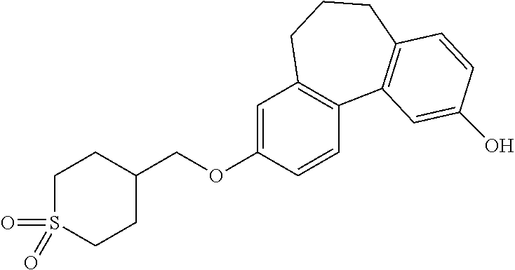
C1C(COC2=CC3=C(C=C2)C2=C(CCC3)C=CC(O)=C2)CCS(=O)(=O)C1
